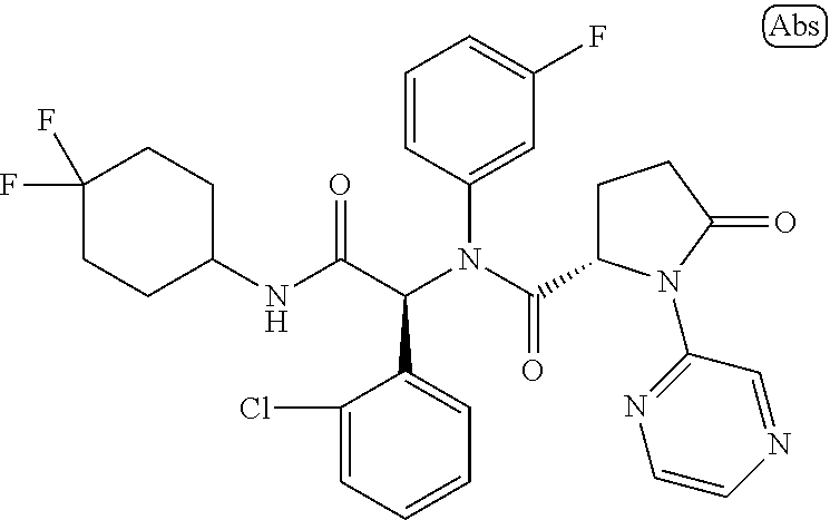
C1=CC=C(Cl)C(C(C(NC2CCC(F)(F)CC2)=O)N(C(=O)C2CCC(=O)N2C2=NC=CN=C2)C2=CC(F)=CC=C2)=C1
